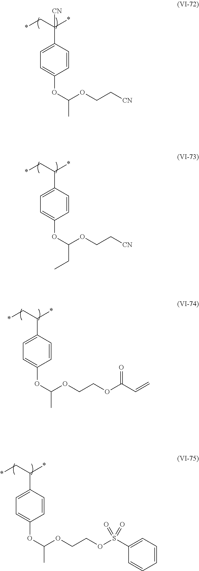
C1=C(C(C*)(*)[CN])C=CC(OC(OCC[CN])C)=C1.C1=C(C(C*)*)C=CC(OC(OCC[CN])CC)=C1.C1=C(C(C*)*)C=CC(OC(OCCOC(C=C)=O)C)=C1.C1=C(C(C*)*)C=CC(OC(OCCOS(C2=CC=CC=C2)(=O)=O)C)=C1
